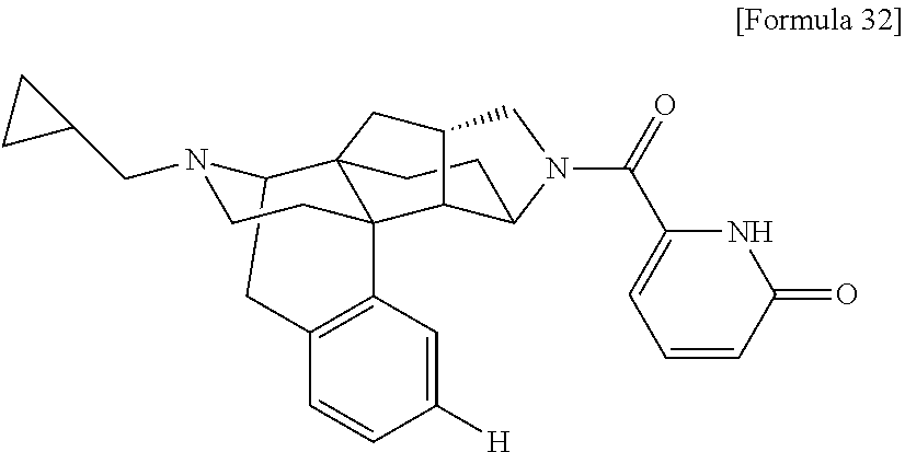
C12CC3=C(C=C([H])C=C3)C3(CCN1CC1CC1)C21CCC2C3C(C1)CN2C(=O)C1=CC=CC(=O)N1
